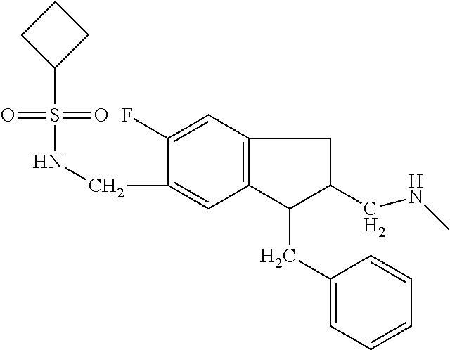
C12=C(C=C(F)C(CNS(=O)(=O)C3CCC3)=C1)CC(CNC)C2CC1=CC=CC=C1
